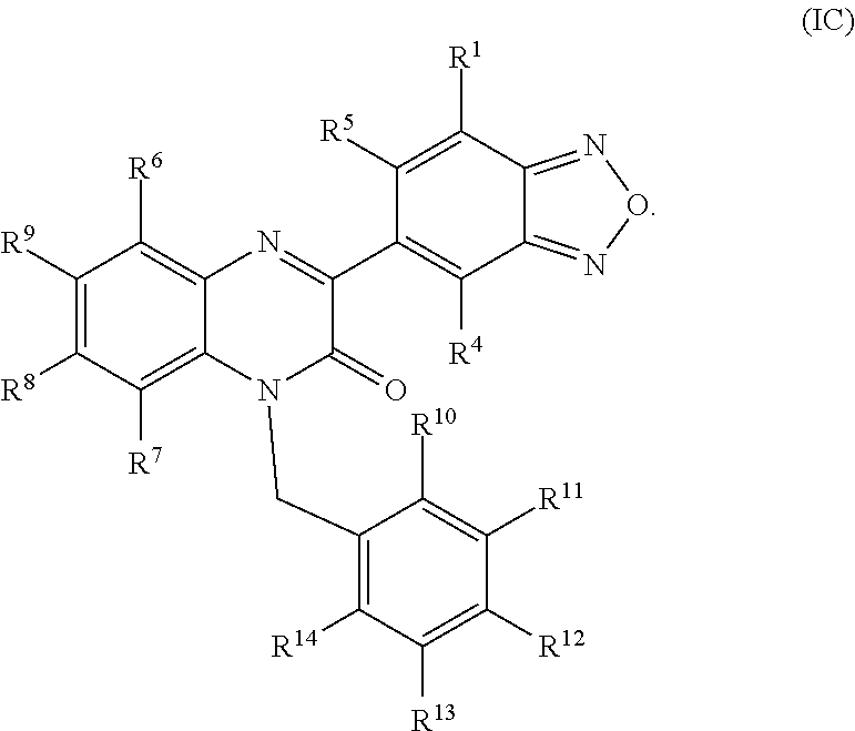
C1([R5])=C([R1])C2=NON=C2C([R4])=C1C1=NC2=C([R6])C([R9])=C([R8])C([R7])=C2N(CC2=C([R14])C([R13])=C([R12])C([R11])=C2[R10])C1=O
